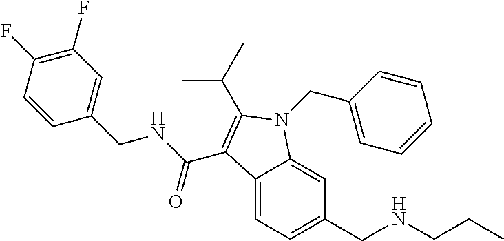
C12=CC=C(CNCCC)C=C1N(CC1=CC=CC=C1)C(C(C)C)=C2C(NCC1=CC(F)=C(F)C=C1)=O
